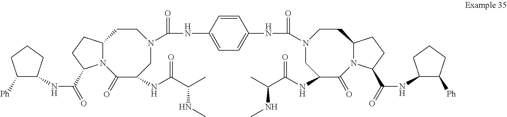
N12C(CCC1C(=O)NC1C([Ph])CCC1)CCN(C(NC1=CC=C(NC(N3CC(NC(C(C)NC)=O)C(=O)N4C(CC3)CCC4C(=O)NC3C([Ph])CCC3)=O)C=C1)=O)CC(NC(C(C)NC)=O)C2=O
